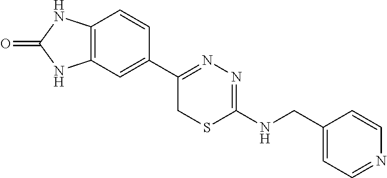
C12=C(C=C(C3=NN=C(NCC4=CC=NC=C4)SC3)C=C1)NC(=O)N2
